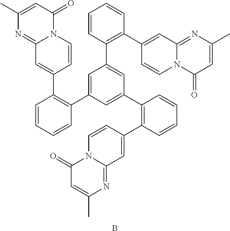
N12C(=NC(C)=CC1=O)C=C(C1=C(C3=CC(C4=C(C5=CC6=NC(C)=CC(=O)N6C=C5)C=CC=C4)=CC(C4=C(C5=CC6=NC(C)=CC(=O)N6C=C5)C=CC=C4)=C3)C=CC=C1)C=C2.B
